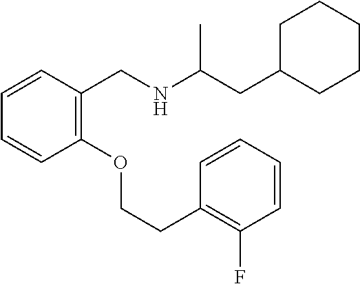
C1=CC(CNC(C)CC2CCCCC2)=C(OCCC2=C(F)C=CC=C2)C=C1
